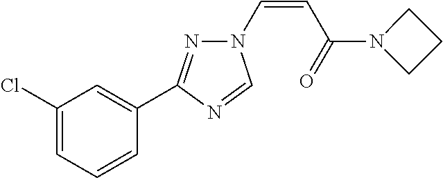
C1(Cl)=CC=CC(C2=NN(C=CC(=O)N3CCC3)C=N2)=C1
